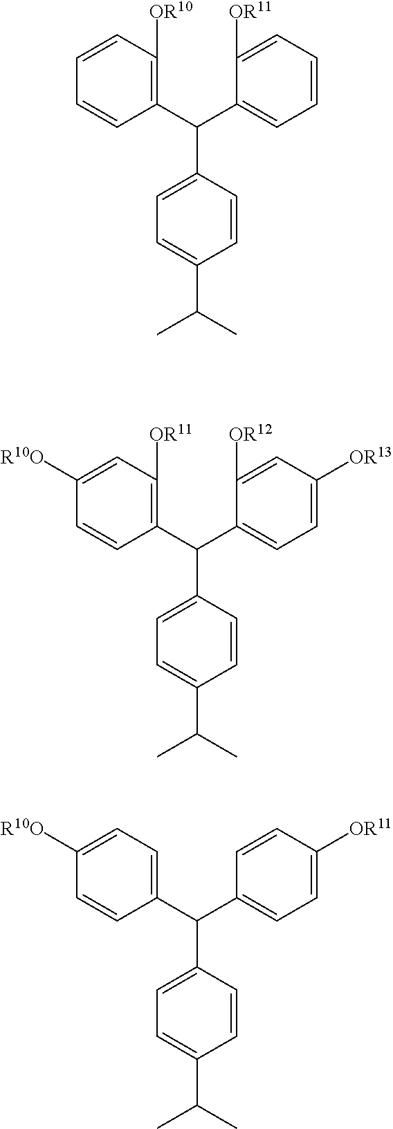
C1(C(C2=CC=C([OR13])C=C2[OR12])C2=CC=C(C(C)C)C=C2)=C([OR11])C=C([R10O])C=C1.C1(C(C2=CC=CC=C2[OR11])C2=CC=C(C(C)C)C=C2)=C([OR10])C=CC=C1.C1(C(C2=CC=C([OR11])C=C2)C2=CC=C(C(C)C)C=C2)=CC=C([R10O])C=C1
